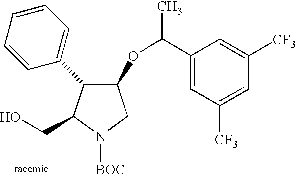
C1(OC(C)C2=CC([CF3])=CC([CF3])=C2)C(C2=CC=CC=C2)C(CO)N([BOC])C1
